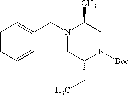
C1(C)CN([Boc])C(CC)CN1CC1=CC=CC=C1
